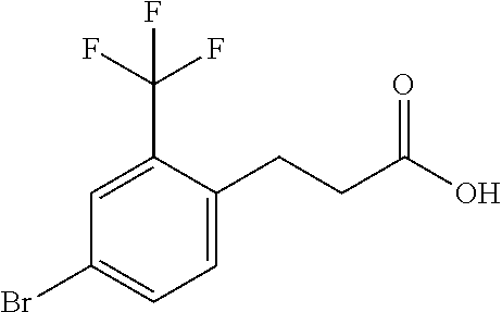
C1=C(CCC(=O)O)C(C(F)(F)F)=CC(Br)=C1
